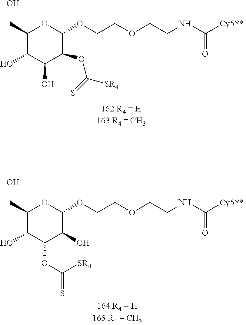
C1(CO)C(O)C(O)C(OC([SR4])=S)C(OCCOCCNC([Cy5**])=O)O1.C1(CO)C(O)C(OC([SR4])=S)C(O)C(OCCOCCNC([Cy5**])=O)O1
